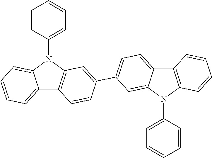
C12=CC=CC=C1N(C1=CC=CC=C1)C1=C2C=CC(C2=CC=C3C4=C(N(C5=CC=CC=C5)C3=C2)C=CC=C4)=C1
